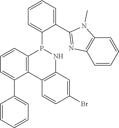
C12=C(C=CC=C1C1=CC=CC=C1)P(C1=CC=CC=C1C1=NC3=C(N1C)C=CC=C3)NC1=C2C=CC(Br)=C1
